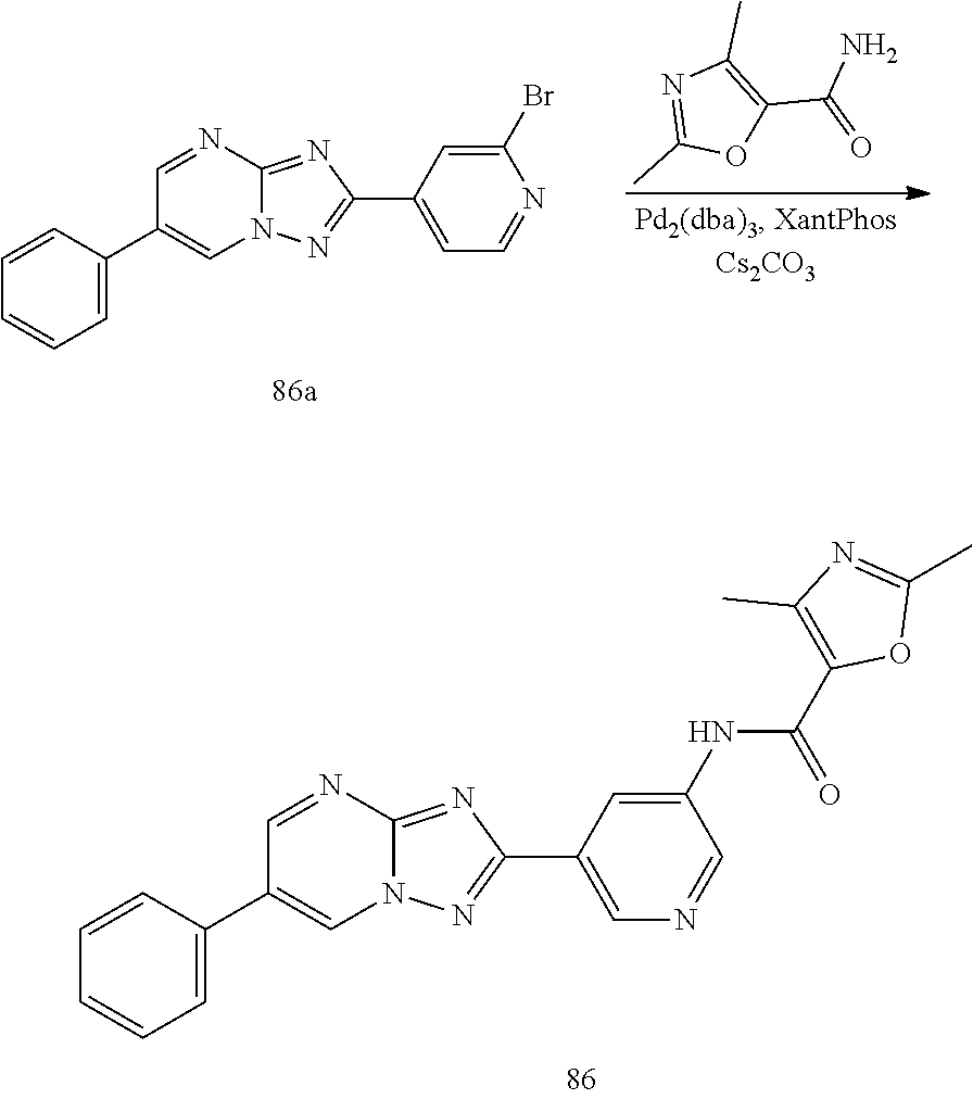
C12=NC(C3=CN=CC(NC(C4=C(C)N=C(C)O4)=O)=C3)=NN1C=C(C1=CC=CC=C1)C=N2.C12=NC(C3=CC=NC(Br)=C3)=NN1C=C(C1=CC=CC=C1)C=N2.C1(C)=NC(C)=C(C(=O)N)O1
